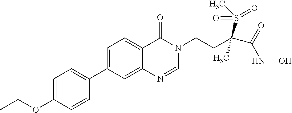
C1=C(OCC)C=CC(C2=CC=C3C(=C2)N=CN(CCC(C(=O)NO)(S(C)(=O)=O)C)C3=O)=C1
